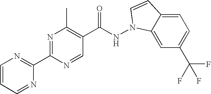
C1=C2C(=CC(C(F)(F)F)=C1)N(NC(C1=C(C)N=C(C3=NC=CC=N3)N=C1)=O)C=C2
